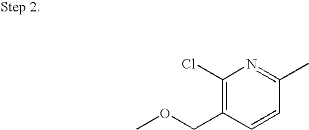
C1(Cl)=C(COC)C=CC(C)=N1
